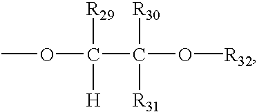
COC(C(O[R32])([R30])[R31])([R29])[H]
